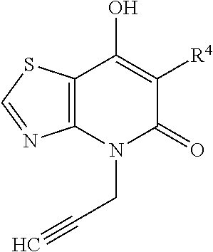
C12=C(N(CC#C)C(=O)C([R4])=C1O)N=CS2
